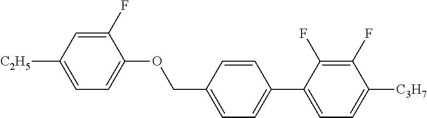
C1(F)=CC([C2H5])=CC=C1OCC1=CC=C(C2=CC=C([C3H7])C(F)=C2F)C=C1
